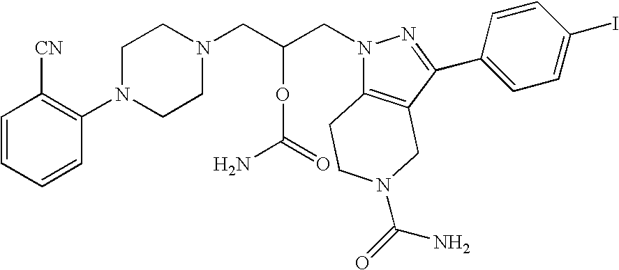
C1=CC=CC(N2CCN(CC(CN3C4=C(CN(C(=O)N)CC4)C(C4=CC=C(I)C=C4)=N3)OC(N)=O)CC2)=C1[CN]
